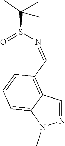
N1=CC2=C(C=NS(=O)C(C)(C)C)C=CC=C2N1C
